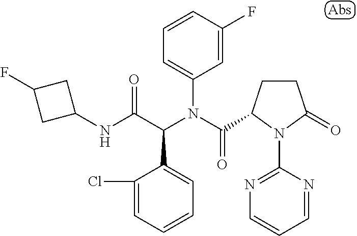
C1=CC(F)=CC(N(C(=O)C2CCC(=O)N2C2=NC=CC=N2)C(C(NC2CC(F)C2)=O)C2=CC=CC=C2Cl)=C1
